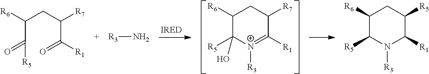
C1([R6])C([R5])N([R3])C([R1])C([R5])C1.C1([R6])C([R5])(O)[N+]([R3])=C([R1])C([R7])C1.C(C(=O)[R5])(CC(C(=O)[R1])[R7])[R6].[R3]N
